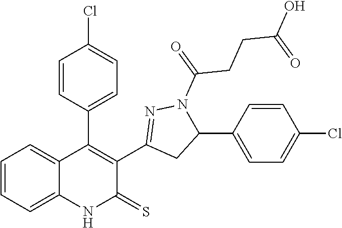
C1=CC=C2C(=C1)C(C1=CC=C(Cl)C=C1)=C(C1=NN(C(=O)CCC(O)=O)C(C3=CC=C(Cl)C=C3)C1)C(=S)N2
